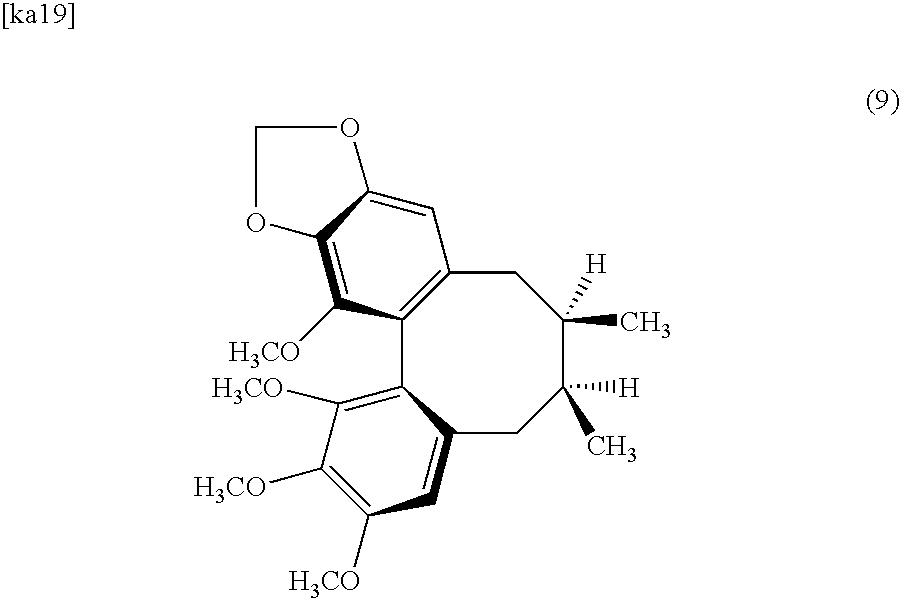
C12=C(CC([H])(C)C([H])(C)CC3=CC([H3CO])=C([H3CO])C([H3CO])=C13)C=C1C(=C2[H3CO])OCO1
